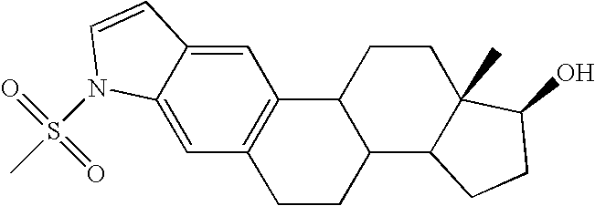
C1=C2C(=CC3=C1C1C(CC3)C3C(C)(CC1)C(O)CC3)N(S(=O)(=O)C)C=C2
